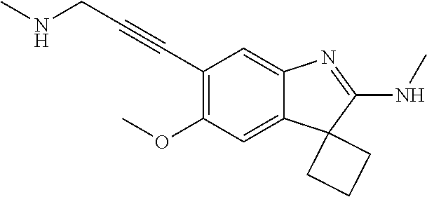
C(C1=C(OC)C=C2C(=C1)N=C(NC)C21CCC1)#CCNC
